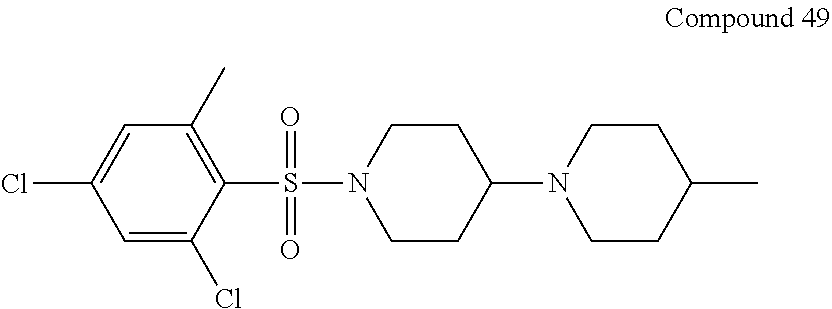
C1(S(N2CCC(N3CCC(C)CC3)CC2)(=O)=O)=C(C)C=C(Cl)C=C1Cl
